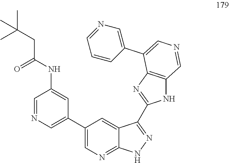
C1(C2=CN=CC(NC(CC(C)(C)C)=O)=C2)=CN=C2C(=C1)C(C1=NC3=C(N1)C=NC=C3C1=CN=CC=C1)=NN2
